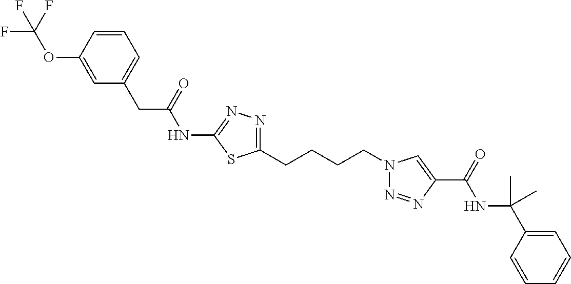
C1=CC(OC(F)(F)F)=CC(CC(=O)NC2=NN=C(CCCCN3N=NC(C(=O)NC(C4=CC=CC=C4)(C)C)=C3)S2)=C1
